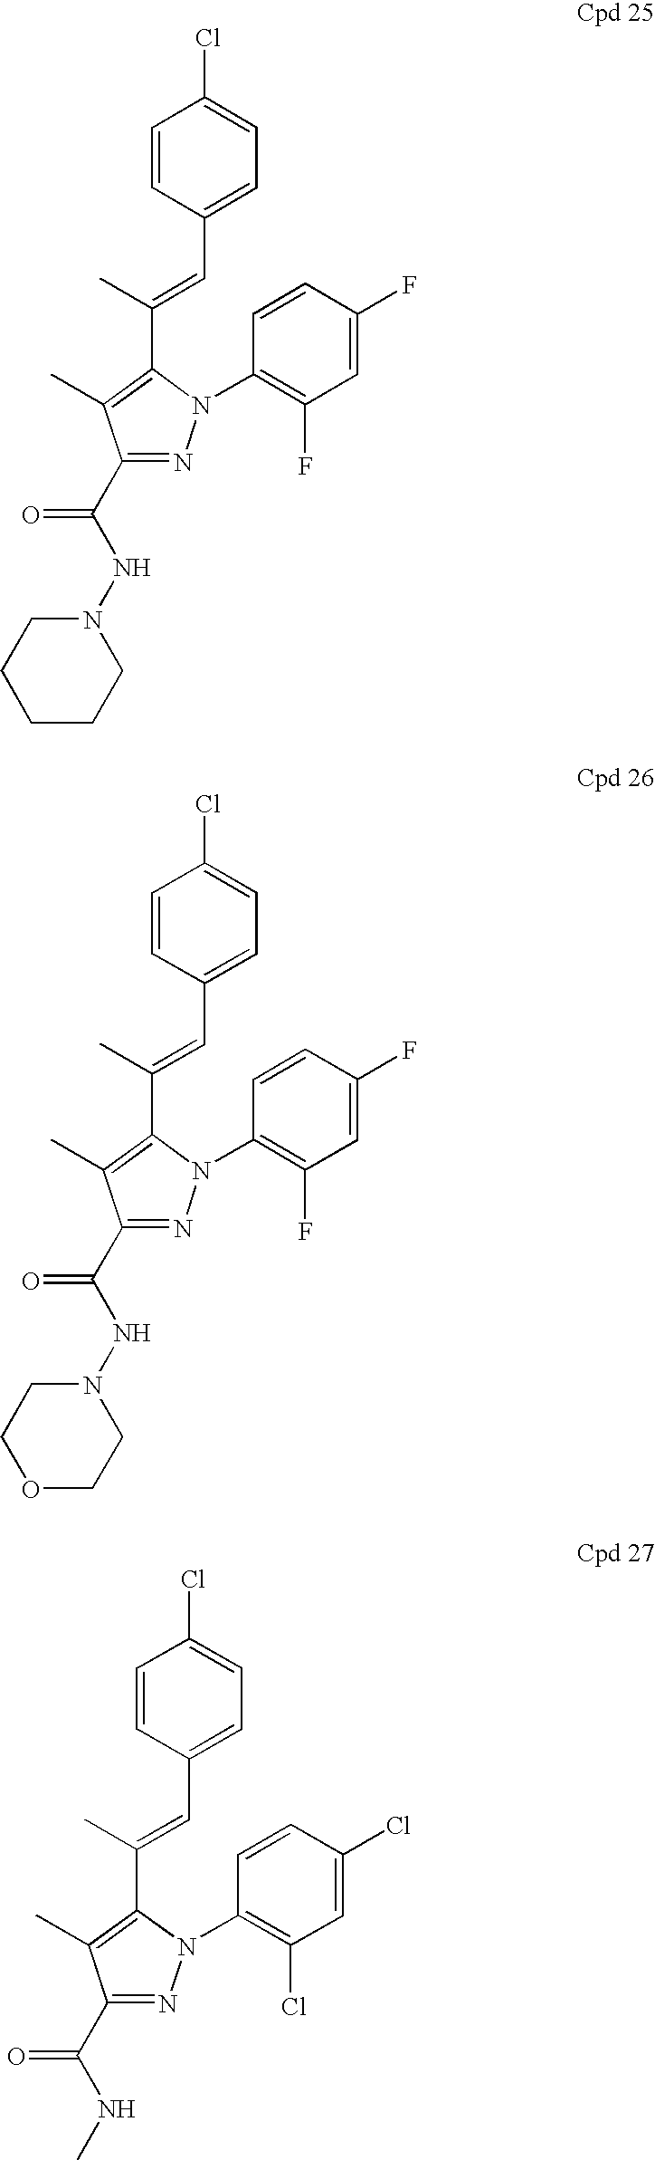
C1=CC(C=C(C2=C(C)C(C(NN3CCCCC3)=O)=NN2C2=C(F)C=C(F)C=C2)C)=CC=C1Cl.C1=CC(C=C(C2=C(C)C(C(NN3CCOCC3)=O)=NN2C2=C(F)C=C(F)C=C2)C)=CC=C1Cl.C1=CC(C=C(C2=C(C)C(C(NC)=O)=NN2C2=C(Cl)C=C(Cl)C=C2)C)=CC=C1Cl
